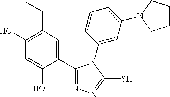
C1=C(O)C(C2=NN=C(S)N2C2=CC(N3CCCC3)=CC=C2)=CC(CC)=C1O
